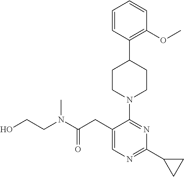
C1=C(CC(N(CCO)C)=O)C(N2CCC(C3=C(OC)C=CC=C3)CC2)=NC(C2CC2)=N1
